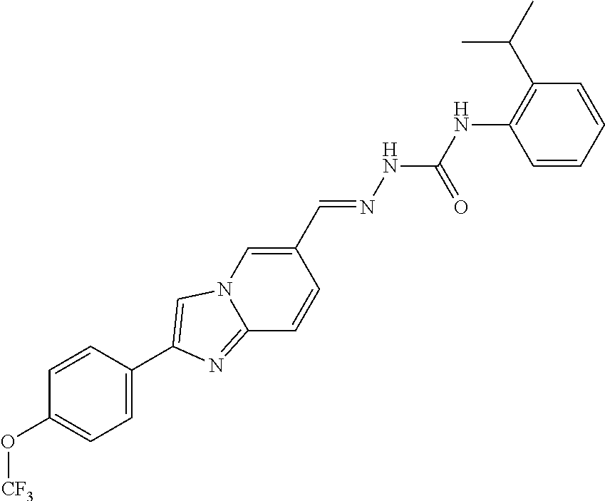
C1=CC(C2=CN3C=C(C=NNC(NC4=C(C(C)C)C=CC=C4)=O)C=CC3=N2)=CC=C1O[CF3]
